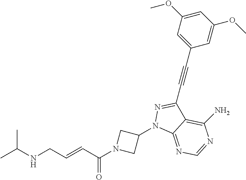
C(NCC=CC(N1CC(N2C3=NC=NC(N)=C3C(C#CC3=CC(OC)=CC(OC)=C3)=N2)C1)=O)(C)C
